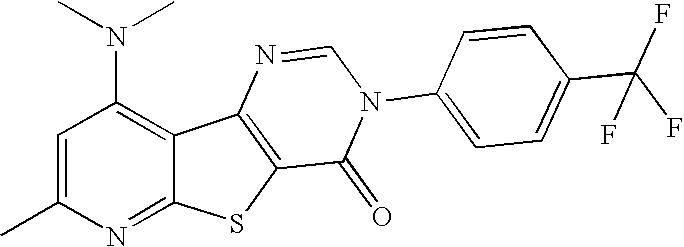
N(C1=C2C(=NC(C)=C1)SC1=C2N=CN(C2=CC=C(C(F)(F)F)C=C2)C1=O)(C)C
